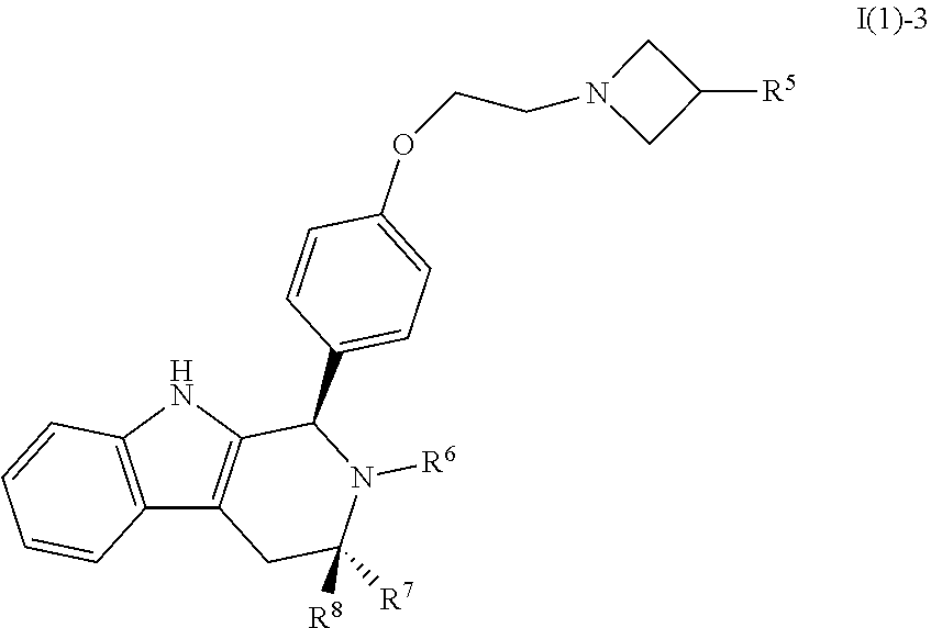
C(N1CC([R5])C1)COC1=CC=C(C2C3=C(C4=C(N3)C=CC=C4)CC([R7])([R8])N2[R6])C=C1
